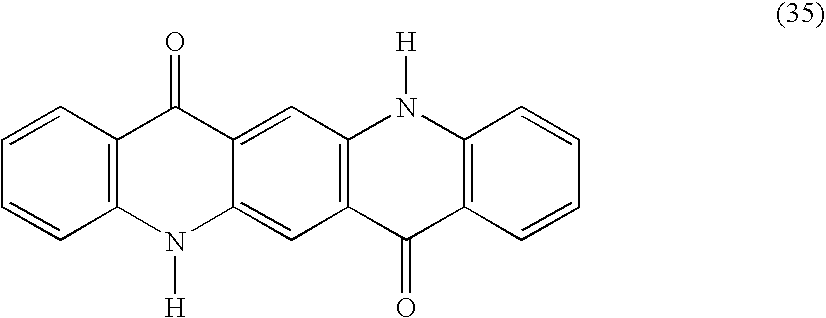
C12=C(C=CC=C1)C(=O)C1=CC3=C(C=C1N2[H])C(=O)C1=C(N3[H])C=CC=C1
